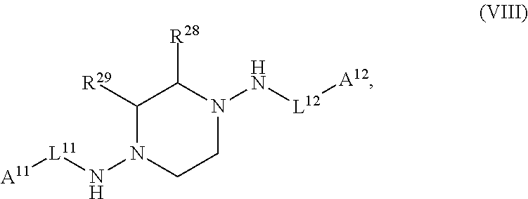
C1([R29])N(N[L11][A11])CCN(N[L12][A12])C1[R28]
